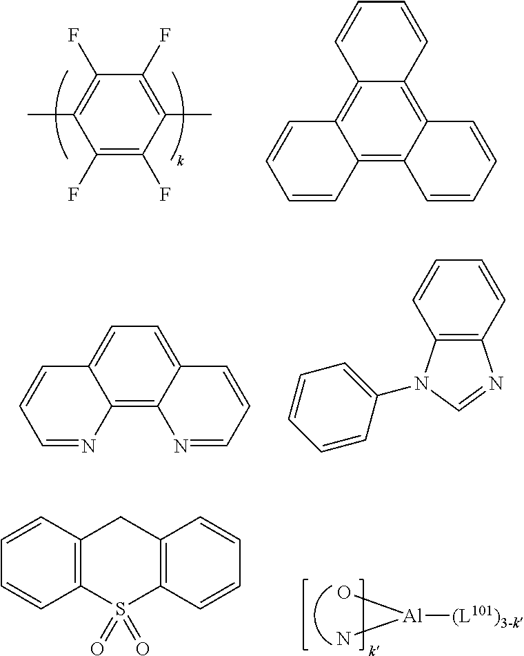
C1(F)=C(F)C(C)=C(F)C(F)=C1C.C12=C3C(=C4C(=C1C=CC=C2)C=CC=C4)C=CC=C3.C12=C3C(=CC=C1C=CC=N2)C=CC=N3.C12=C(C=CC=C1)N=CN2C1=CC=CC=C1.[Al](N)(O)[(L101)3-k].C1=CC2=C(C=C1)S(=O)(=O)C1=C(C2)C=CC=C1
